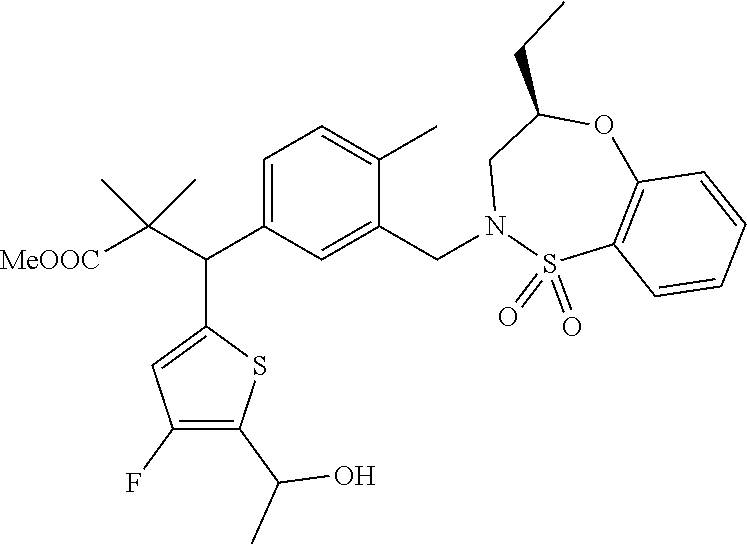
C1=C(C(C([MeOOC])(C)C)C2=CC(F)=C(C(O)C)S2)C=C(CN2S(=O)(=O)C3=C(OC(CC)C2)C=CC=C3)C(C)=C1
